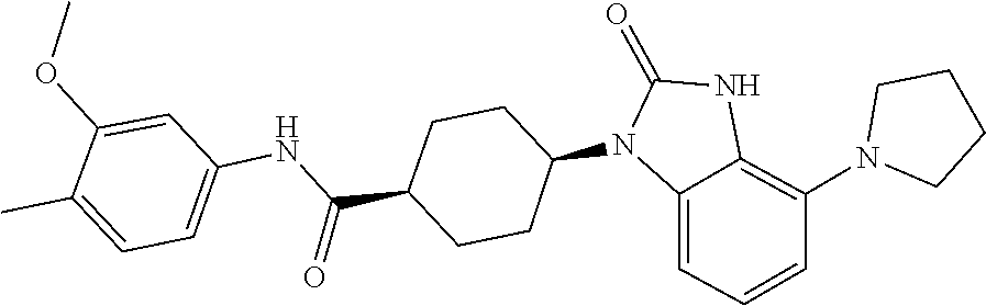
C1CN(C2=C3NC(=O)N(C4CCC(C(NC5=CC=C(C)C(OC)=C5)=O)CC4)C3=CC=C2)CC1
